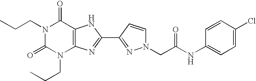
N1(CCC)C(=O)N(CCC)C2=C(C1=O)NC(C1=NN(CC(NC3=CC=C(Cl)C=C3)=O)C=C1)=N2
